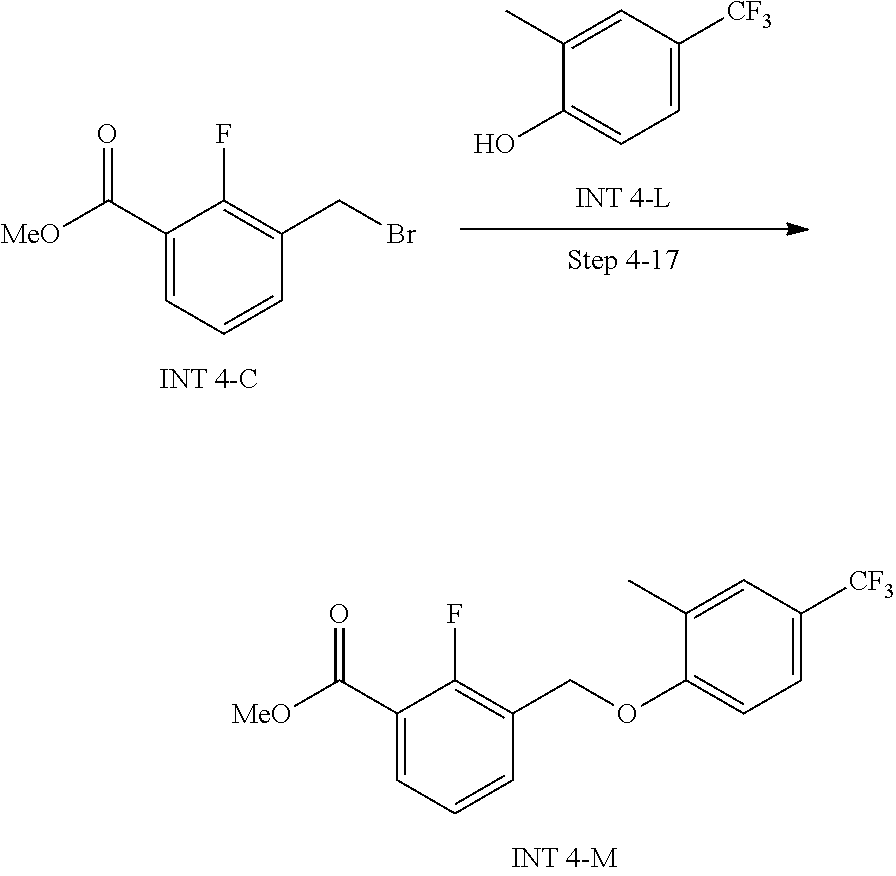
C1(C)=CC([CF3])=CC=C1O.C1(C([MeO])=O)=CC=CC(CBr)=C1F.C1(C([MeO])=O)=CC=CC(COC2=CC=C([CF3])C=C2C)=C1F
